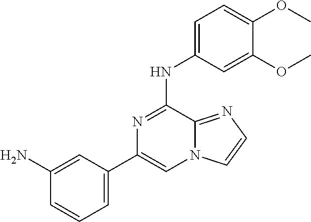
C1(N)=CC(C2=CN3C(=NC=C3)C(NC3=CC=C(OC)C(OC)=C3)=N2)=CC=C1
